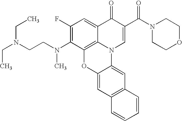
C1(F)=C(N(CCN(CC)CC)C)C2=C3C(=C1)C(=O)C(C(N1CCOCC1)=O)=CN3C1=CC3=C(C=C1O2)C=CC=C3
